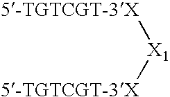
[5-TGTCGT-3X][X1][5-TGTCGT-3X]
